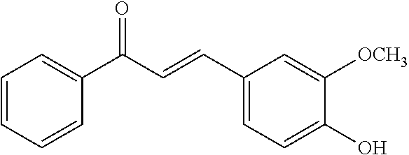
C1=CC=CC(C(C=CC2=CC=C(O)C([OCH3])=C2)=O)=C1
